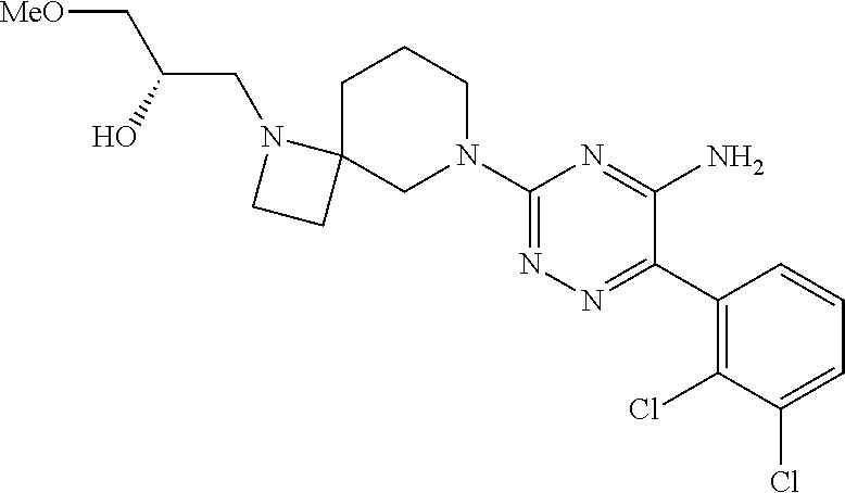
N1(C2=NN=C(C3=C(Cl)C(Cl)=CC=C3)C(N)=N2)CCCC2(C1)N(CC(C[MeO])O)CC2
